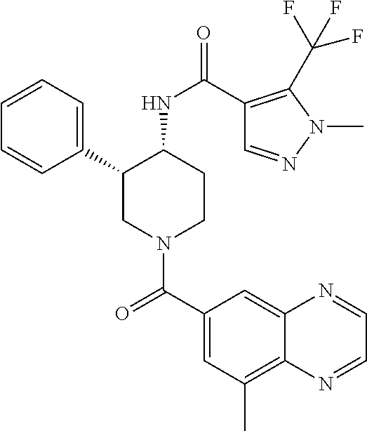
C1=CC=C(C2CN(C(C3=CC(C)=C4C(=C3)N=CC=N4)=O)CCC2NC(=O)C2=C(C(F)(F)F)N(C)N=C2)C=C1
